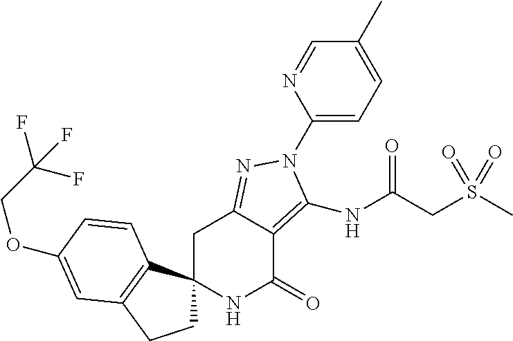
C1C2(C3=C(C1)C=C(OCC(F)(F)F)C=C3)NC(=O)C1=C(NC(=O)CS(C)(=O)=O)N(C3=CC=C(C)C=N3)N=C1C2
